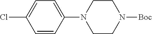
C1(N2CCN([Boc])CC2)=CC=C(Cl)C=C1
